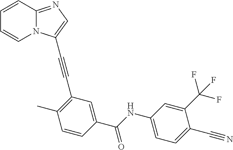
C1=CC2=NC=C(C#CC3=C(C)C=CC(C(NC4=CC=C(C#N)C(C(F)(F)F)=C4)=O)=C3)N2C=C1
